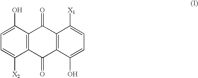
C12=C(C(O)=CC=C1[X2])C(=O)C1=C(C2=O)C(O)=CC=C1[X1]
